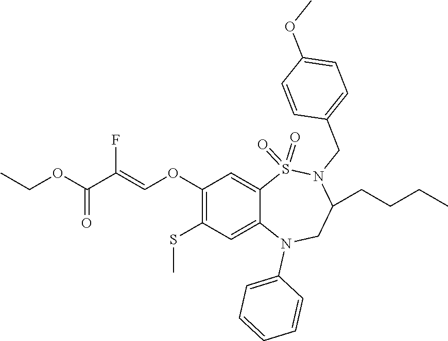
COC1=CC=C(CN2C(CCCC)CN(C3=CC=CC=C3)C3=CC(SC)=C(OC=C(F)C(OCC)=O)C=C3S2(=O)=O)C=C1
